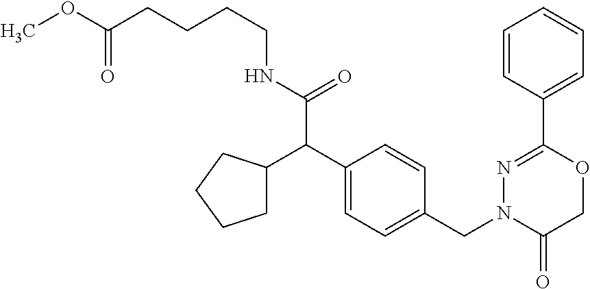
C1=CC(C2=NN(CC3=CC=C(C(C4CCCC4)C(NCCCCC(OC)=O)=O)C=C3)C(=O)CO2)=CC=C1
